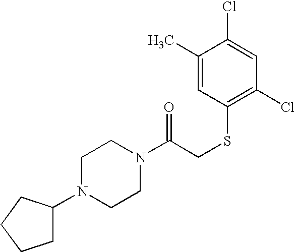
C(CSC1=C(Cl)C=C(Cl)C(C)=C1)(=O)N1CCN(C2CCCC2)CC1
